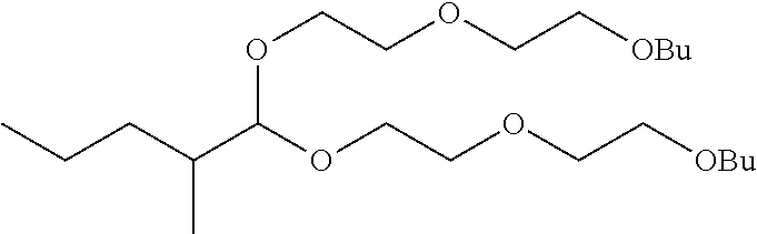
CCCC(C(OCCOCC[OBu])OCCOCC[OBu])C
